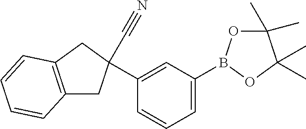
C12=C(CC(C3=CC(B4OC(C)(C)C(C)(C)O4)=CC=C3)(C#N)C1)C=CC=C2
